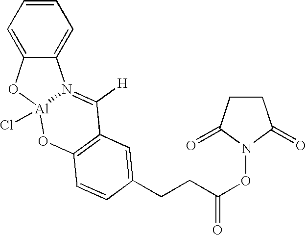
C1=CC=C2C(=C1)N1=C([H])C3=C(O[Al]1(Cl)O2)C=CC(CCC(ON1C(=O)CCC1=O)=O)=C3
